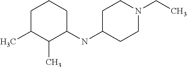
C1C(C)C(C)C(NC2CCN(CC)CC2)CC1
